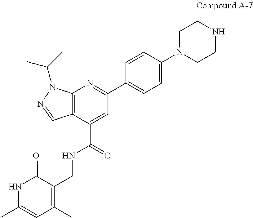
C12=C(C(C(=O)NCC3=C(C)C=C(C)NC3=O)=CC(C3=CC=C(N4CCNCC4)C=C3)=N1)C=NN2C(C)C
